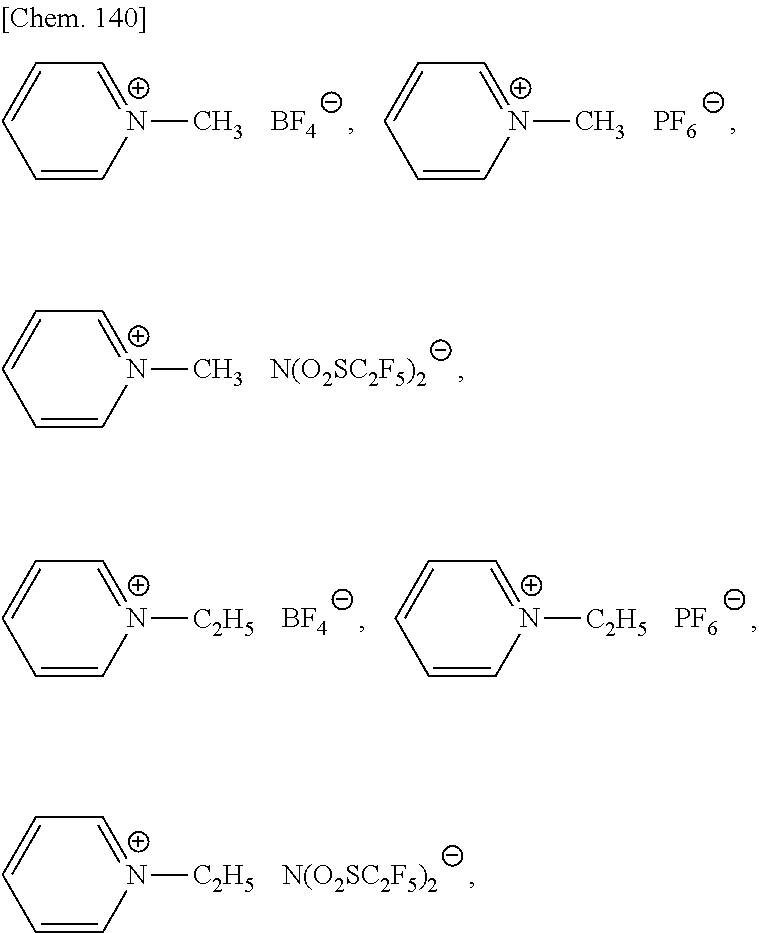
[N(O2SC2F5)2].C1=C[N+](C)=CC=C1.[BF4].C1=C[N+]([C2H5])=CC=C1.[PF6].C1=C[N+]([C2H5])=CC=C1.[N(O2SC2F5)2].C1=C[N+]([C2H5])=CC=C1.[BF4].C1=C[N+](C)=CC=C1.[PF6].C1=C[N+](C)=CC=C1
